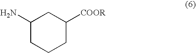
C1C(N)CCCC1[COOR]
